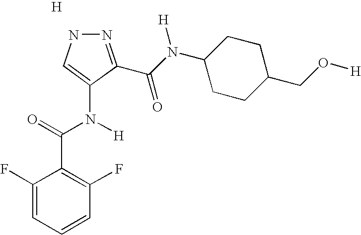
N1N=C(C(N(C2CCC(CO[H])CC2)[H])=O)C(N(C(=O)C2=C(F)C=CC=C2F)[H])=C1.[H]
